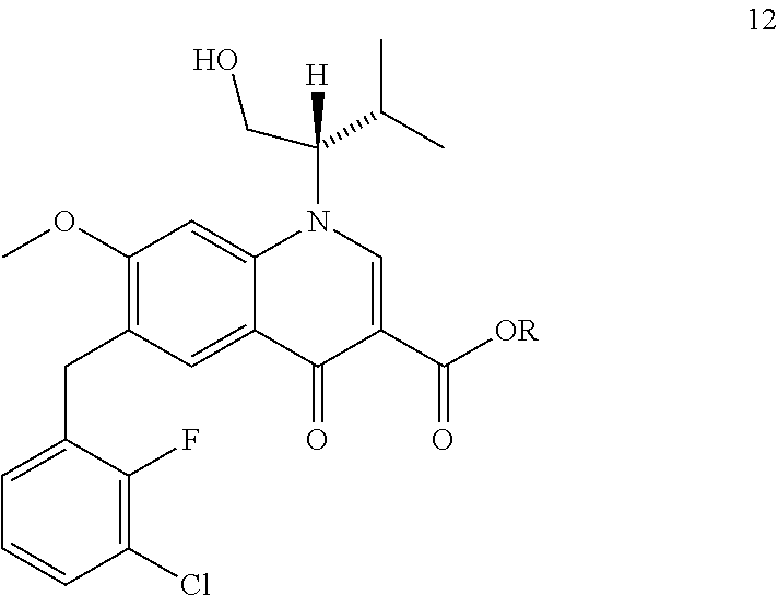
C1(OC)=C(CC2=CC=CC(Cl)=C2F)C=C2C(=C1)N(C(CO)(C(C)C)[H])C=C(C(=O)[OR])C2=O
